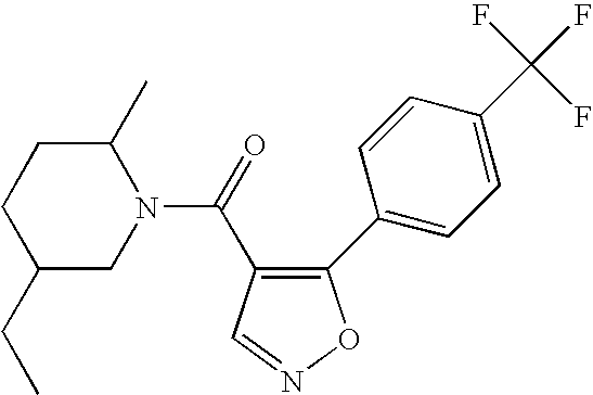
C1(CC)CN(C(=O)C2=C(C3=CC=C(C(F)(F)F)C=C3)ON=C2)C(C)CC1
